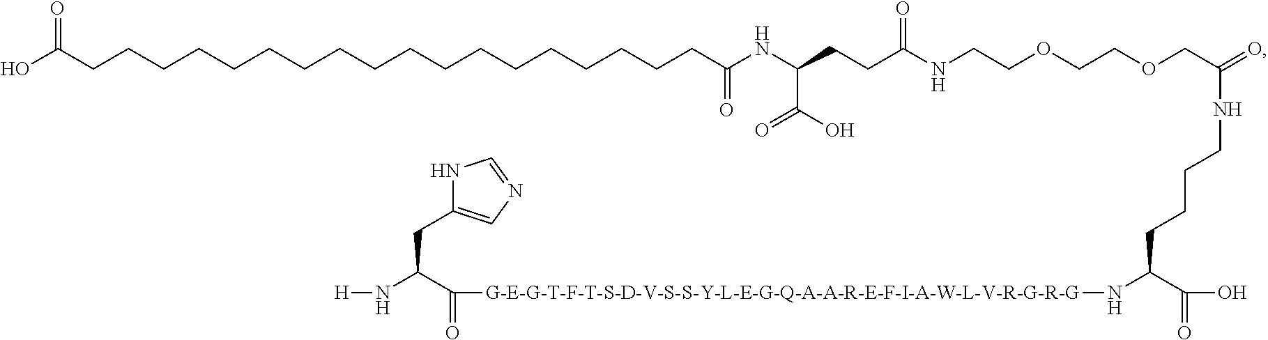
[H]NC(CC1=CN=CN1)C(=O)[G-E-G-T-F-T-S-D-V-S-S-Y-L-E-G-Q-A-A-R-E-F-I-A-W-L-V-R-G-R-G]NC(CCCCNC(COCCOCCNC(CCC(NC(CCCCCCCCCCCCCCCCCCC(O)=O)=O)C(=O)O)=O)=O)C(O)=O
